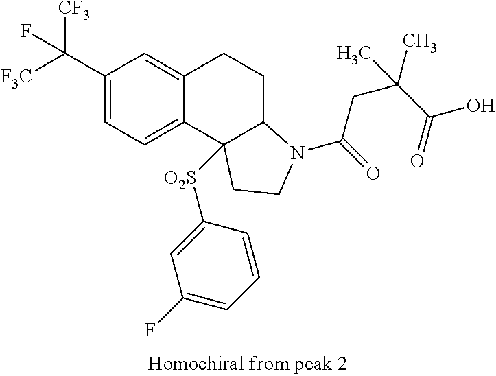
[F3C]C(C1=CC=C2C(=C1)CCC1C2([O2S]C2=CC(F)=CC=C2)CCN1C(=O)CC(C(=O)O)(C)C)([CF3])F
